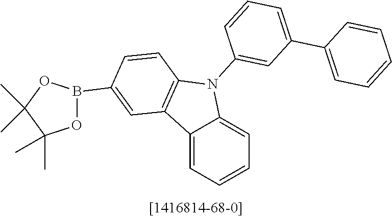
C12=CC=CC=C1N(C1=CC(C3=CC=CC=C3)=CC=C1)C1=C2C=C(B2OC(C)(C)C(C)(C)O2)C=C1
